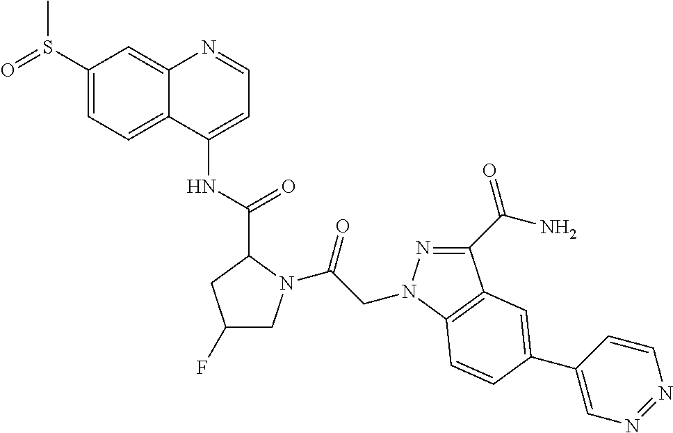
O=S(C1=CC=C2C(=C1)N=CC=C2NC(=O)C1N(C(CN2N=C(C(N)=O)C3=C2C=CC(C2=CN=NC=C2)=C3)=O)CC(F)C1)C
